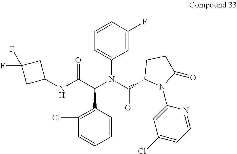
C1(F)=CC(N(C(C2N(C3=CC(Cl)=CC=N3)C(=O)CC2)=O)C(C(NC2CC(F)(F)C2)=O)C2=C(Cl)C=CC=C2)=CC=C1
